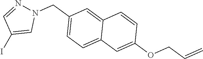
N1(CC2=CC=C3C(=C2)C=CC(OCC=C)=C3)N=CC(I)=C1
